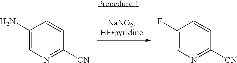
C1(N)=CN=C([CN])C=C1.C1(F)=CN=C([CN])C=C1
